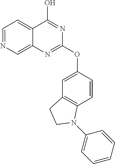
C12=CN=CC=C1C(O)=NC(OC1=CC3=C(C=C1)N(C1=CC=CC=C1)CC3)=N2
